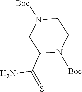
C(C1N([Boc])CCN([Boc])C1)(=S)N
